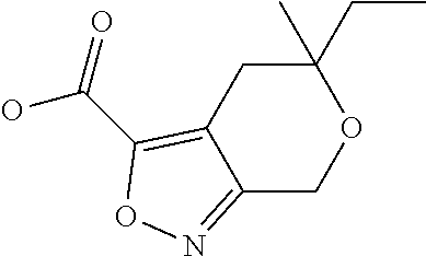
C12=NOC(C(=O)O)=C1CC(CC)(C)OC2
